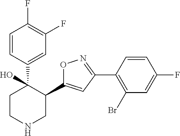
C1=CC(C2(O)CCNCC2C2=CC(C3=C(Br)C=C(F)C=C3)=NO2)=CC(F)=C1F
